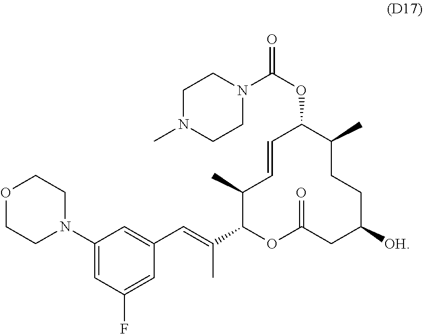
C1=CC(C)C(C(=CC2=CC(N3CCOCC3)=CC(F)=C2)C)OC(=O)CC([OH])CCC(C)C1OC(=O)N1CCN(C)CC1
